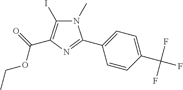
N1(C)C(I)=C(C(=O)OCC)N=C1C1=CC=C(C(F)(F)F)C=C1
